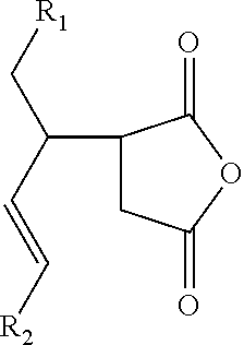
C1(C(C[R1])C=C[R2])CC(=O)OC1=O
